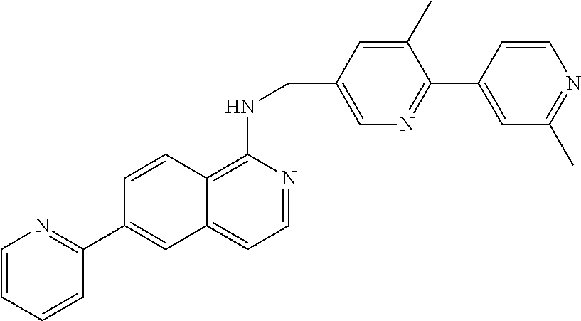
C1=CC=CC(C2=CC3=CC=NC(NCC4=CN=C(C5=CC(C)=NC=C5)C(C)=C4)=C3C=C2)=N1
